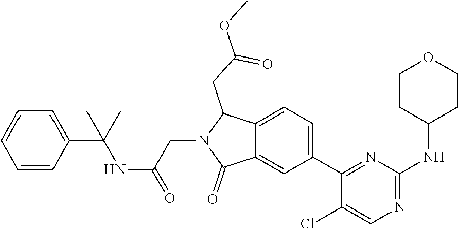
C1(C2=NC(NC3CCOCC3)=NC=C2Cl)=CC=C2C(=C1)C(=O)N(CC(NC(C1=CC=CC=C1)(C)C)=O)C2CC(=O)OC
